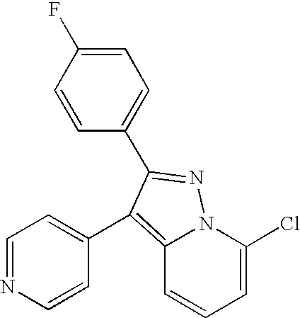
C12=C(C3=CC=NC=C3)C(C3=CC=C(F)C=C3)=NN1C(Cl)=CC=C2
